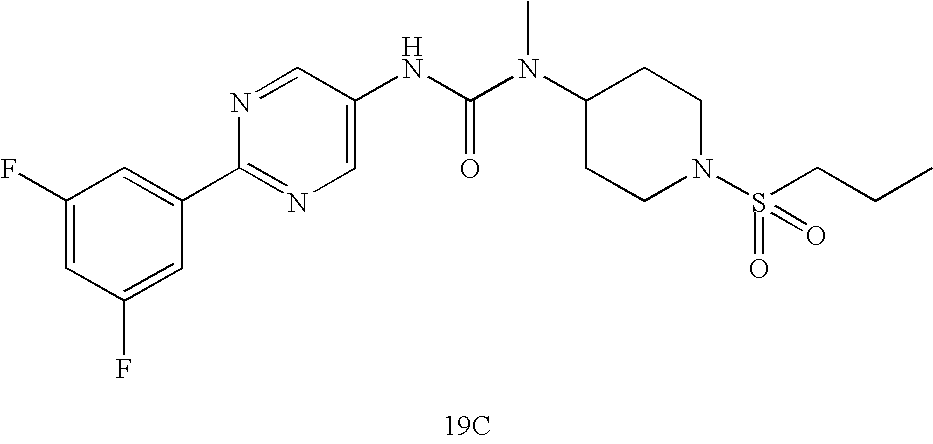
[19C].N(C(N(C1CCN(S(=O)(CCC)=O)CC1)C)=O)C1=CN=C(C2=CC(F)=CC(F)=C2)N=C1
